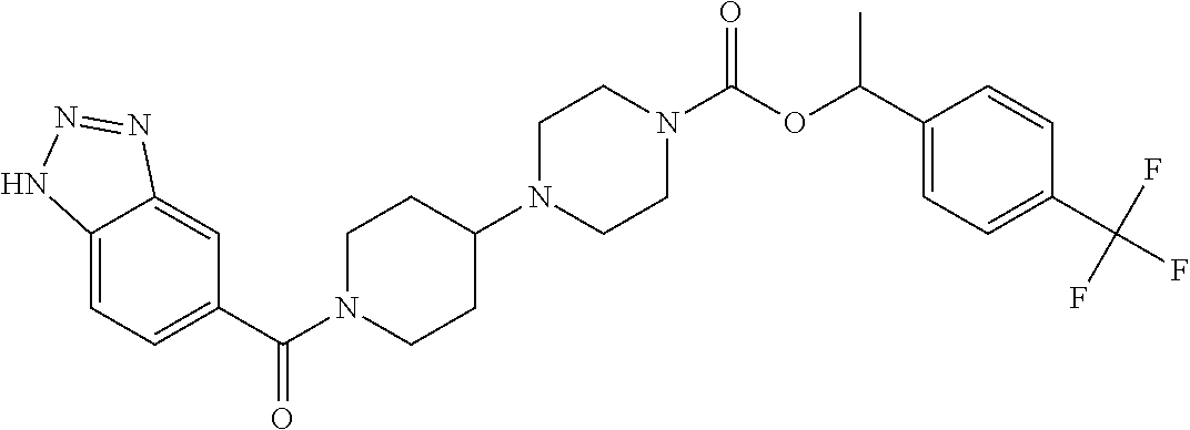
C12=CC=C(C(N3CCC(N4CCN(C(OC(C5=CC=C(C(F)(F)F)C=C5)C)=O)CC4)CC3)=O)C=C1N=NN2
